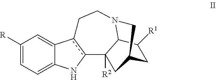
C1([R])=CC=C2C(=C1)c1c(N2)C2([R2])C3N(CC1)CC(CC3[R1])C2
